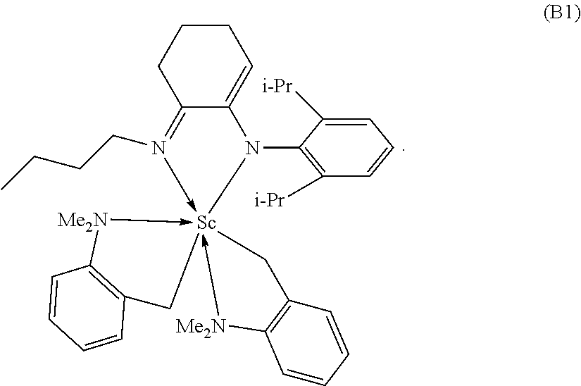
C12=CCCCC1=N(CCCC)->[Sc]13(-[Me2N]C4=C(C=CC=C4)C1)(-[Me2N]C1=C(C=CC=C1)C3)N2C1=C([i-Pr])C=CC=C1[i-Pr]
